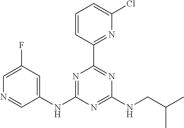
N1=C(NC2=CC(F)=CN=C2)N=C(NCC(C)C)N=C1C1=NC(Cl)=CC=C1
